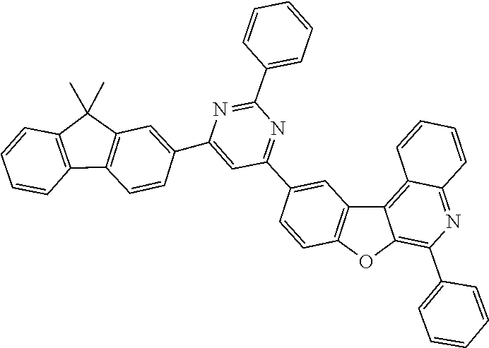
C1=CC=C(C2=NC(C3=CC4=C(C5=C(C=CC=C5)C4(C)C)C=C3)=CC(C3=CC4=C(OC5=C(C6=CC=CC=C6)N=C6C(=C54)C=CC=C6)C=C3)=N2)C=C1
